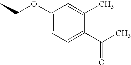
CCOC1=CC=C(C(C)=O)C(C)=C1
